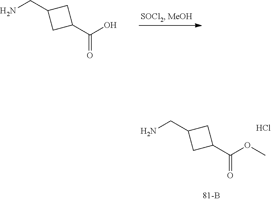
C1(CN)CC(C(O)=O)C1.C1(CN)CC(C(OC)=O)C1.Cl
